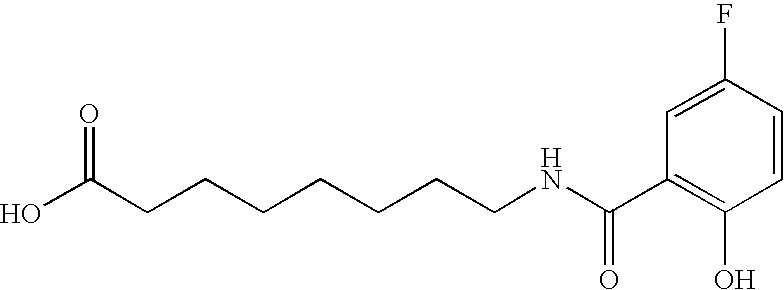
C1(F)=CC(C(NCCCCCCCC(O)=O)=O)=C(O)C=C1
